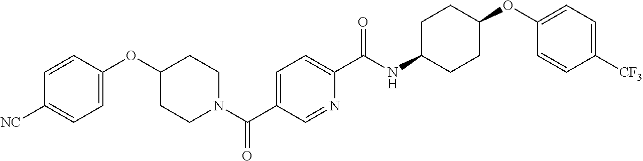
C1=C(OC2CCN(C(C3=CC=C(C(NC4CCC(OC5=CC=C([CF3])C=C5)CC4)=O)N=C3)=O)CC2)C=CC([NC])=C1
